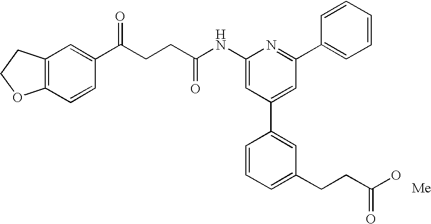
C1(NC(CCC(C2=CC3=C(C=C2)OCC3)=O)=O)=CC(C2=CC(CCC(O)=O)=CC=C2)=CC(C2=CC=CC=C2)=N1
